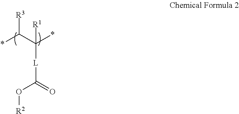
[R3]C(C(*)([L]C(O[R2])=O)[R1])*
